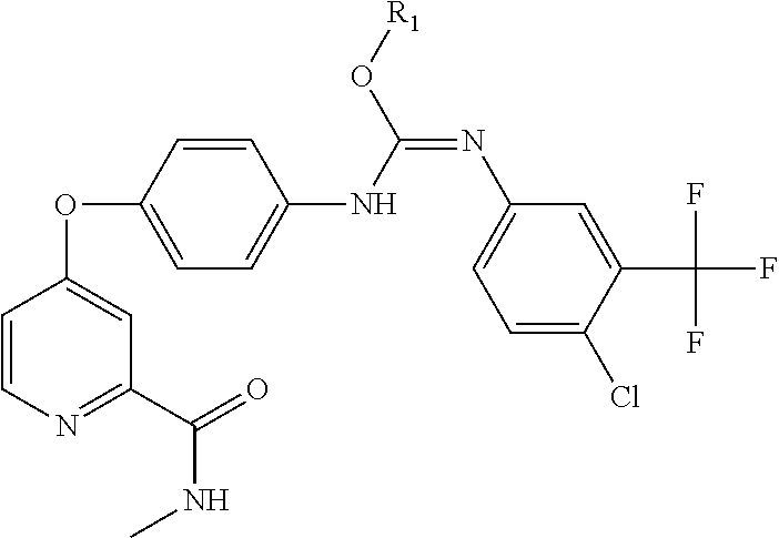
C1=CN=C(C(=O)NC)C=C1OC1=CC=C(NC(=NC2=CC=C(Cl)C(C(F)(F)F)=C2)O[R1])C=C1
